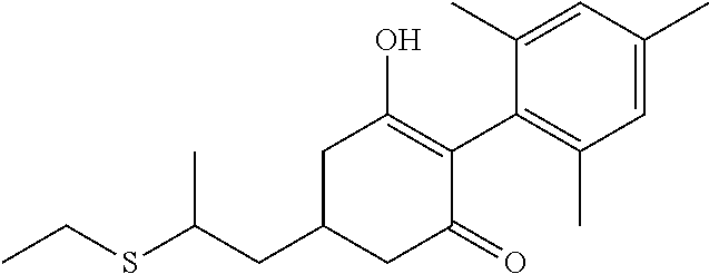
CCSC(CC1CC(=O)C(C2=C(C)C=C(C)C=C2C)=C(O)C1)C
